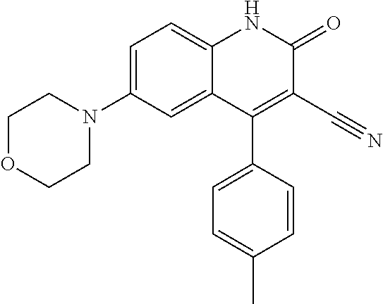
C1=C(N2CCOCC2)C=C2C(=C1)NC(=O)C(C#N)=C2C1=CC=C(C)C=C1
